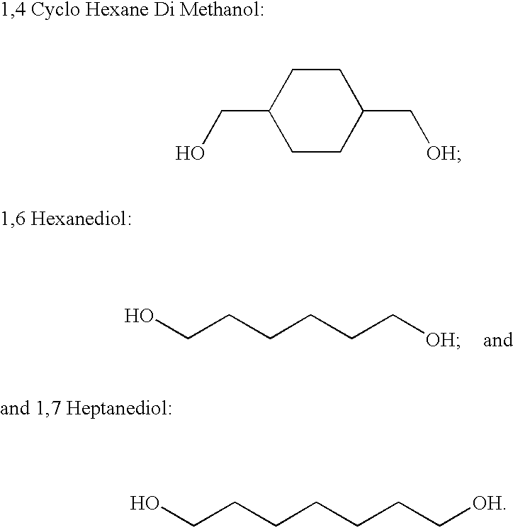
C1C(CO)CCC(C[OH])C1.C(CCCCCC[OH])O.C(CCCCC[OH])O
